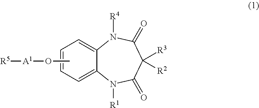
C12=CC=CC=C1N([R1])C(=O)C([R3])([R2])C(=O)N2[R4].CO[A1][R5]
